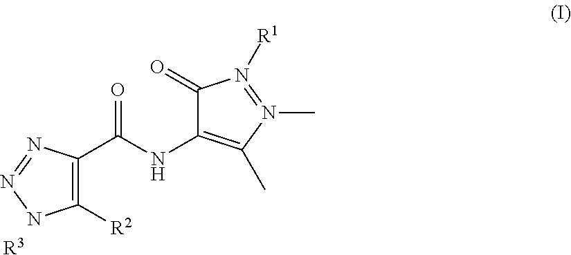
C1([R2])=C(C(NC2=C(C)N(C)=N([R1])C2=O)=O)N=NN1.[R3]
